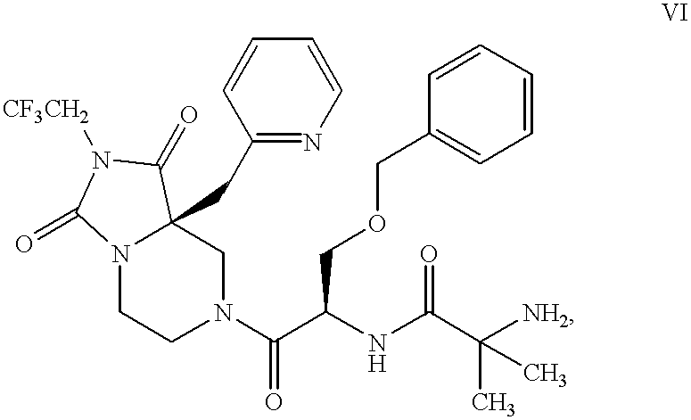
C1N(C(C(NC(C([NH2])(C)C)=O)COCC2=CC=CC=C2)=O)CCN2C1(CC1=NC=CC=C1)C(=O)N([CF3CH2])C2=O
